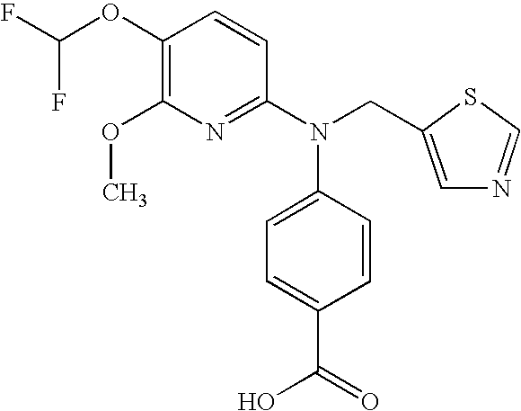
C1(OC(F)F)=C(OC)N=C(N(CC2=CN=CS2)C2=CC=C(C(=O)O)C=C2)C=C1
